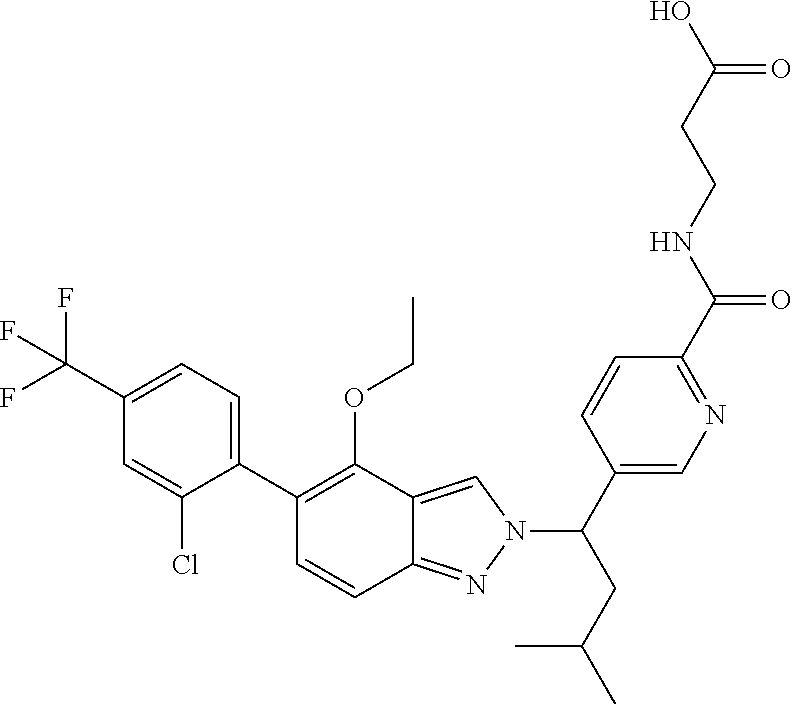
C1(C2=C(OCC)C3=CN(C(C4=CN=C(C(NCCC(O)=O)=O)C=C4)CC(C)C)N=C3C=C2)=CC=C(C(F)(F)F)C=C1Cl
